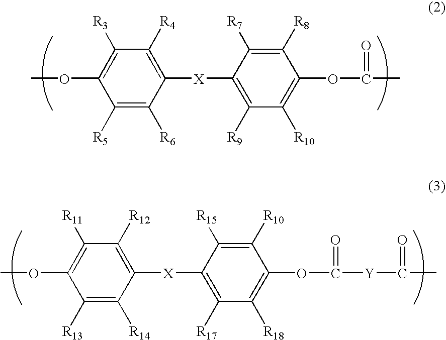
C1([R3])=C(OC)C([R5])=C([R6])C([X]C2=C([R9])C([R10])=C(OC(C)=O)C([R8])=C2[R7])=C1[R4].C1([R11])=C(OC)C([R13])=C([R14])C([X]C2=C([R17])C([R18])=C(OC([Y]C(=O)C)=O)C([R10])=C2[R15])=C1[R12]
